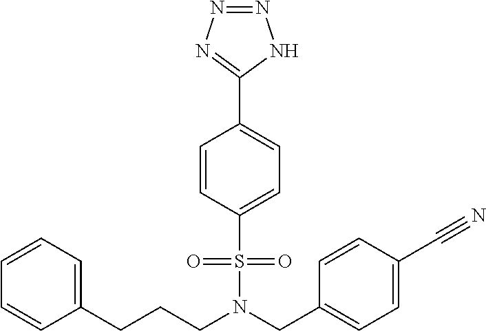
C1=CC=C(CCCN(CC2=CC=C(C#N)C=C2)S(=O)(=O)C2=CC=C(C3=NN=NN3)C=C2)C=C1
